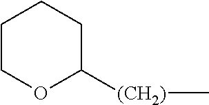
C1COC([(CH2)]C)CC1
